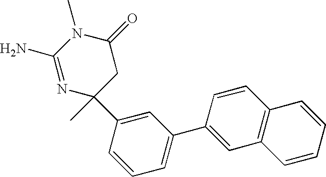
N1=C(N)N(C)C(=O)CC1(C)C1=CC(C2=CC3=C(C=C2)C=CC=C3)=CC=C1
